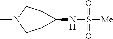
CN1CC2C(C1)C2NS([Me])(=O)=O
